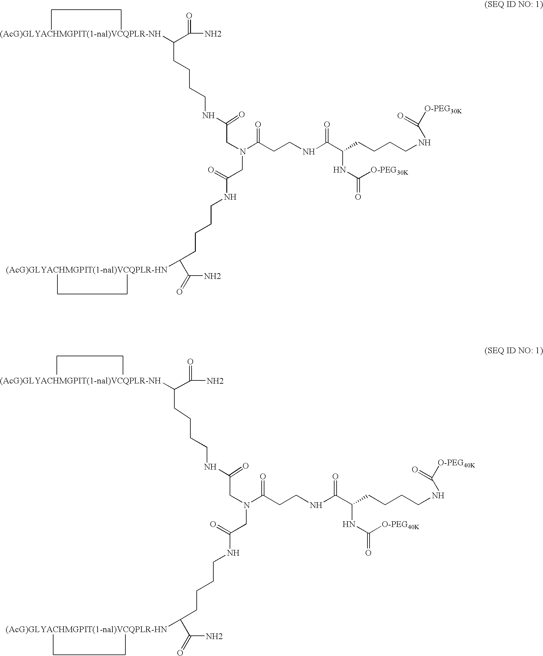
C(CCCCNC(CN(CC(=O)NCCCCC([(AcG)GLYACHMGPIT(1-nal)VCQPLR-HN])C(=O)N)C(CCNC(C(CCCCNC([O-PEG30K])=O)NC(=O)[O-PEG30K])=O)=O)=O)([(AcG)GLYACHMGPIT(1-nal)VCQPLR-NH])C(=O)N.C(=O)(N)C(CCCCNC(CN(CC(=O)NCCCCC(C(=O)N)[(AcG)GLYACHMGPIT(1-nal)VCQPLR-HN])C(CCNC(C(CCCCNC([O-PEG40K])=O)NC(=O)[O-PEG40K])=O)=O)=O)[(AcG)GLYACHMGPIT(1-nal)VCQPLR-NH]
